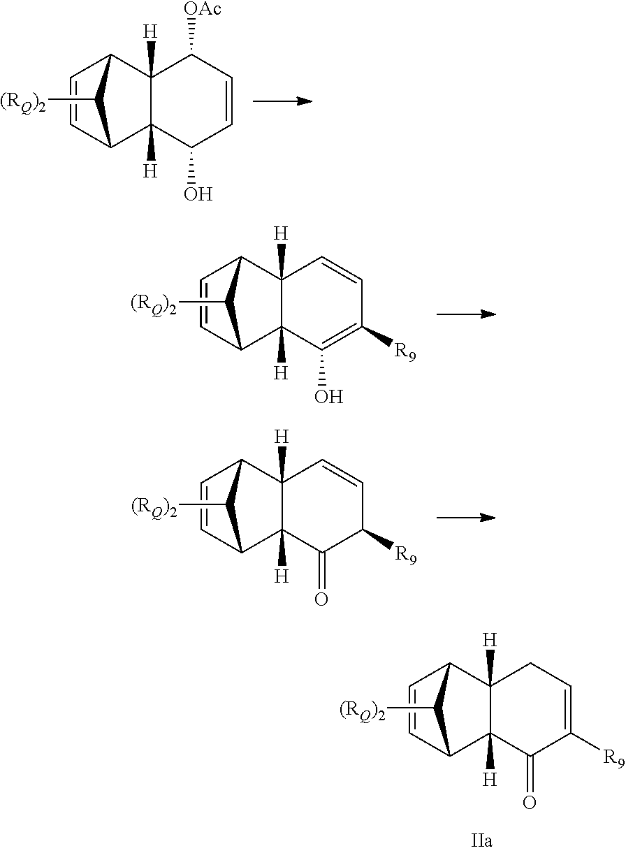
C1=CC2C3([H])C([H])(C1C2[(RQ)2])C([OAc])C=CC3O.C1=CC2C3([H])C([H])(C1C2[(RQ)2])C=CC([R9])=C3O.C1=CC2C3([H])C([H])(C1C2[(RQ)2])CC=C([R9])C3=O.C1=CC2C3([H])C([H])(C1C2[(RQ)2])C=CC([R9])C3=O
